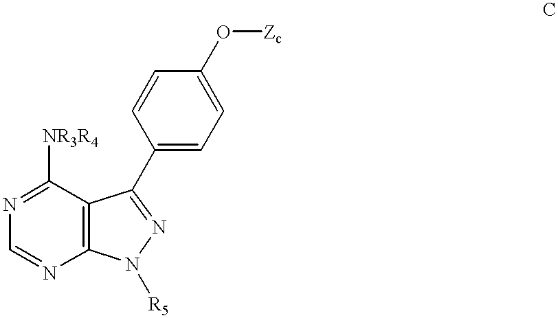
C1=NC2=C(C([NR3R4])=N1)C(C1=CC=C(O[Zc])C=C1)=NN2[R5]
